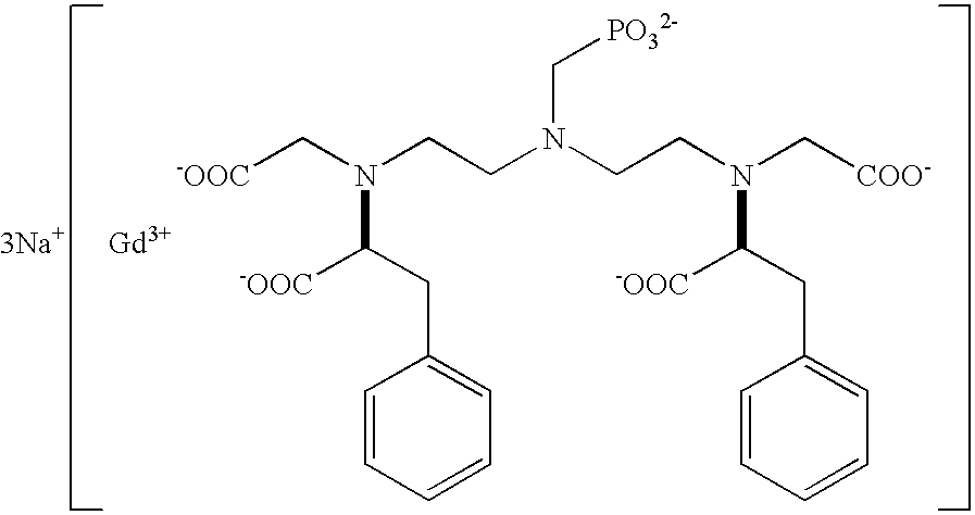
[3Na+].[-OOC]CN(CCN(CCN(C[COO-])C(CC1=CC=CC=C1)[-OOC])C[PO32-])C(CC1=CC=CC=C1)[-OOC].[Gd]
